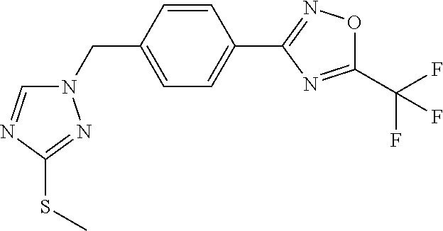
C1=C(CN2C=NC(SC)=N2)C=CC(C2=NOC(C(F)(F)F)=N2)=C1
